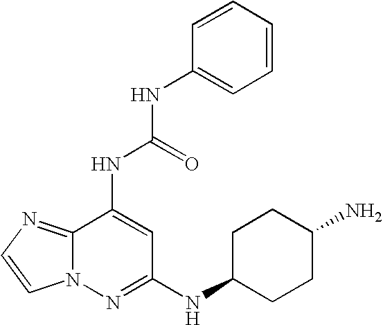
C12=NC=CN1N=C(NC1CCC(N)CC1)C=C2NC(=O)NC1=CC=CC=C1
